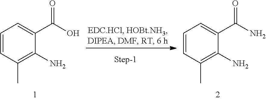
C1=CC(C)=C(N)C(C(O)=O)=C1.C1=CC(C)=C(N)C(C(N)=O)=C1
